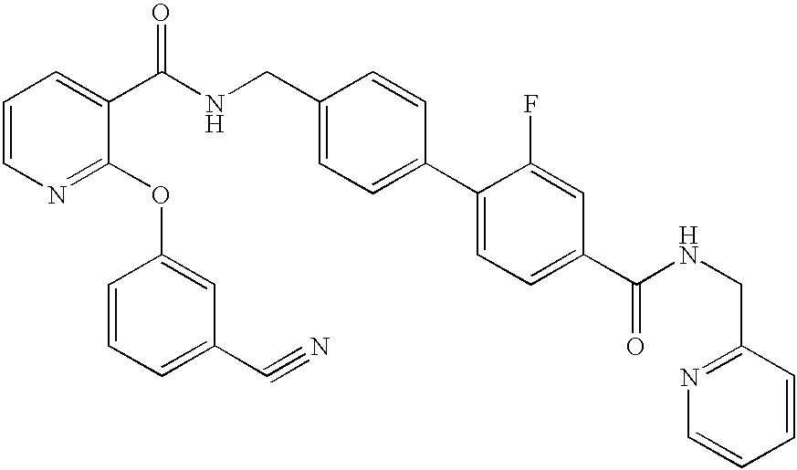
C1=CN=C(OC2=CC(C#N)=CC=C2)C(C(NCC2=CC=C(C3=CC=C(C(NCC4=NC=CC=C4)=O)C=C3F)C=C2)=O)=C1
